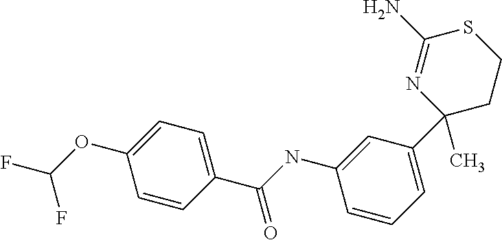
FC(OC1=CC=C(C(NC2=CC(C3(C)CCSC(N)=N3)=CC=C2)=O)C=C1)F
